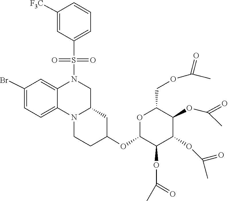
S(N1CC2N(CCC(OC3OC(COC(=O)C)C(OC(C)=O)C(OC(=O)C)C3OC(=O)C)C2)C2=CC=C(Br)C=C12)(C1=CC=CC([F3C])=C1)(=O)=O
